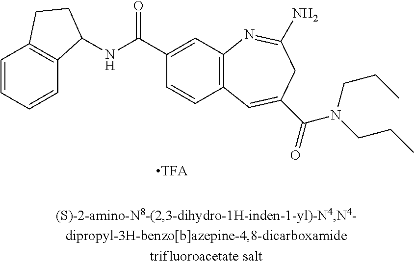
N(C(C1=CC2=C(C=C1)C=C(C(=O)N(CCC)CCC)CC(N)=N2)=O)C1C2=C(C=CC=C2)CC1
